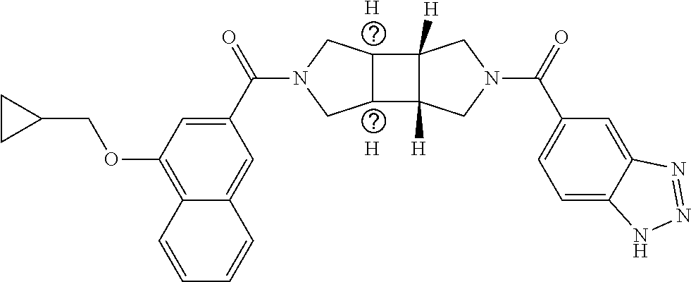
[H].[H].C1=C(C(N2CC3C(C4([H])C3([H])CN(C(C3=CC=C5C(=C3)N=NN5)=O)C4)C2)=O)C=C2C(=C1OCC1CC1)C=CC=C2
